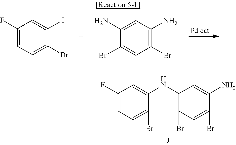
C1(F)=CC=C(Br)C(NC2=C(Br)C=C(Br)C(N)=C2)=C1.C1(F)=CC=C(Br)C(I)=C1.C1(Br)=C(N)C=C(N)C(Br)=C1
